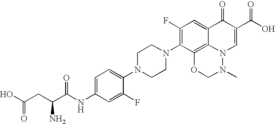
C1=C(NC(C(CC(O)=O)N)=O)C=C(F)C(N2CCN(C3=C(F)C=C4C5=C3OCN(C)N5C=C(C(O)=O)C4=O)CC2)=C1
